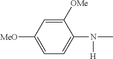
C1([OMe])=CC([MeO])=CC=C1N(C)[H]
